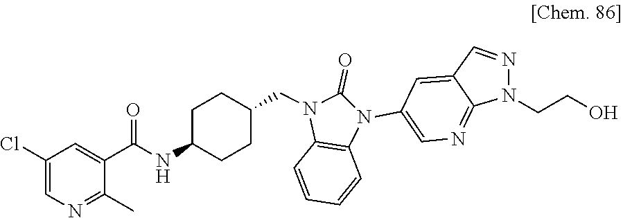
C1(C)=NC=C(Cl)C=C1C(=O)NC1CCC(CN2C(=O)N(C3=CN=C4C(=C3)C=NN4CCO)C3=C2C=CC=C3)CC1
